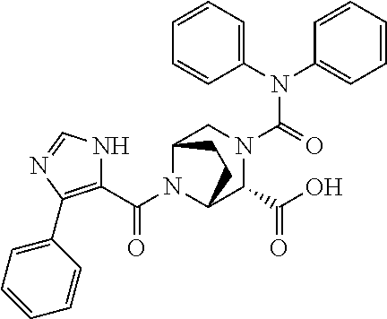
N(C(=O)N1CC2N(C(C3=C(C4=CC=CC=C4)N=CN3)=O)C(C1C(O)=O)CC2)(C1=CC=CC=C1)C1=CC=CC=C1
